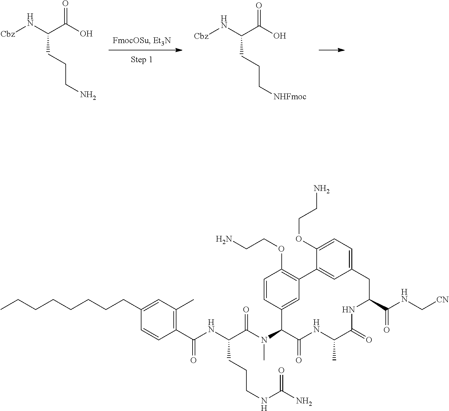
[Cbz]NC(C(O)=O)CCCN.[Cbz]NC(C(O)=O)CCC[NHFmoc].C1(C(NC(C(N(C2C(=O)NC(C)C(=O)NC(C(NC[CN])=O)CC3=CC=C(OCCN)C(=C3)C3=C(OCCN)C=CC2=C3)C)=O)CCCNC(N)=O)=O)=C(C)C=C(CCCCCCCC)C=C1
